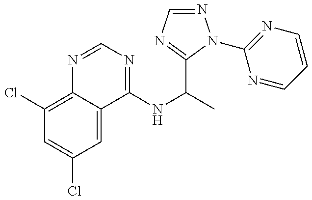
C1(Cl)=C2C(=CC(Cl)=C1)C(NC(C)C1=NC=NN1C1=NC=CC=N1)=NC=N2
